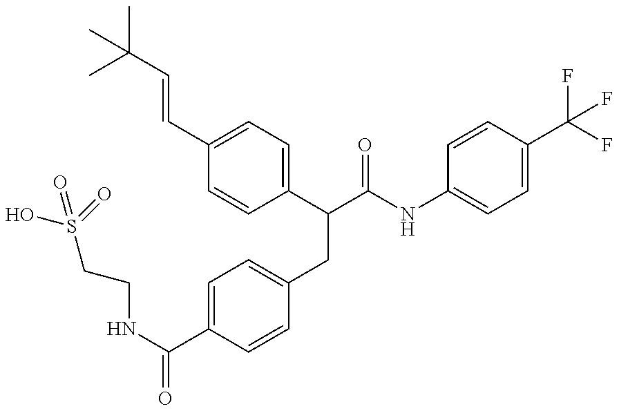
OS(CCNC(=O)C1=CC=C(CC(C(NC2=CC=C(C(F)(F)F)C=C2)=O)C2=CC=C(C=CC(C)(C)C)C=C2)C=C1)(=O)=O
